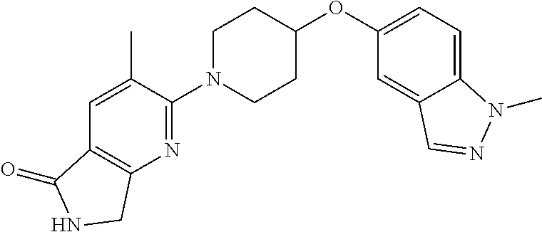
C1N(C2=NC3=C(C=C2C)C(=O)NC3)CCC(OC2=CC=C3C(=C2)C=NN3C)C1
